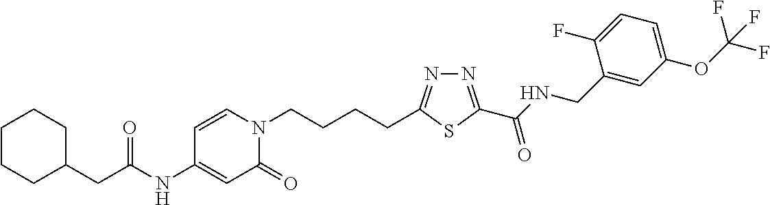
C1(NC(CC2CCCCC2)=O)=CC(=O)N(CCCCC2=NN=C(C(NCC3=CC(OC(F)(F)F)=CC=C3F)=O)S2)C=C1
